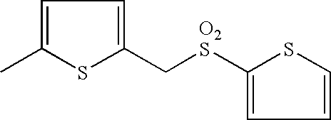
C1=C(C)SC(C[O2S]C2=CC=CS2)=C1
